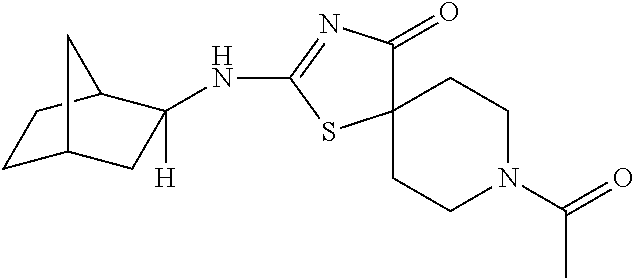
C1C2CC([H])(NC3=NC(=O)C4(S3)CCN(C(=O)C)CC4)C(C1)C2
